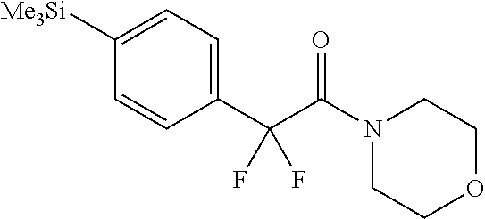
C1OCCN(C(C(C2=CC=C([Me3Si])C=C2)(F)F)=O)C1
